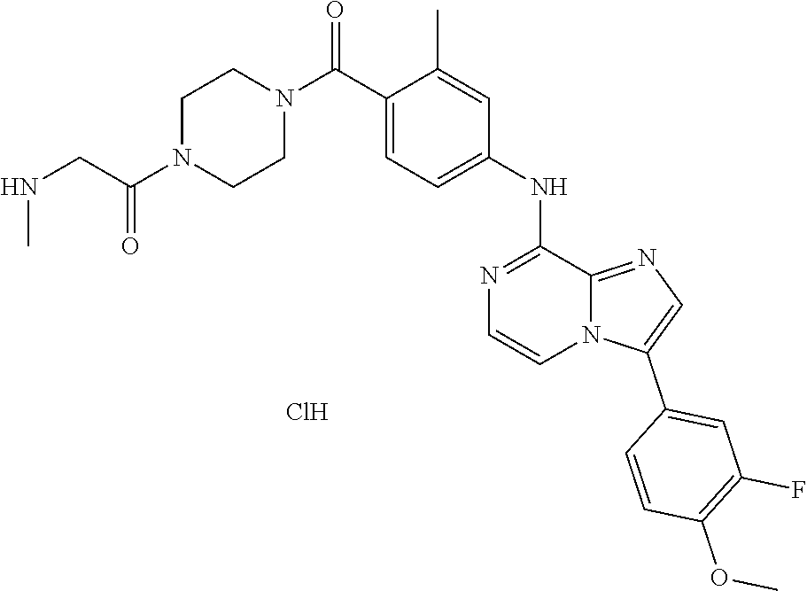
C1(NC2=CC=C(C(N3CCN(C(CNC)=O)CC3)=O)C(C)=C2)=NC=CN2C1=NC=C2C1=CC(F)=C(OC)C=C1.Cl
